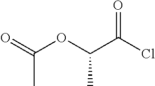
O=C(C(OC(=O)C)C)Cl
